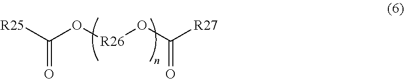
C(O[R26]OC([R27])=O)([R25])=O
